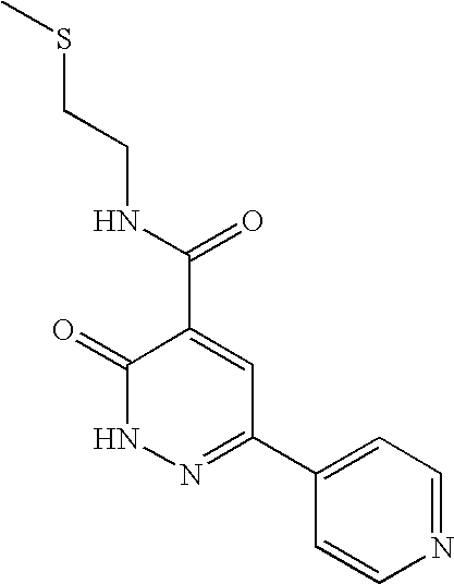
C1(=O)NN=C(C2=CC=NC=C2)C=C1C(NCCSC)=O
